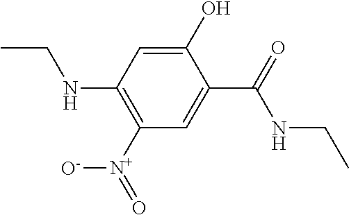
C1(O)=CC(NCC)=C([N+](=O)[O-])C=C1C(=O)NCC
